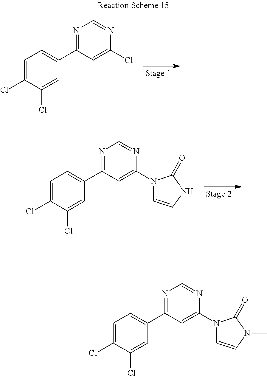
C1=C(Cl)C(Cl)=CC(C2=NC=NC(Cl)=C2)=C1.C1=C(Cl)C(Cl)=CC(C2=NC=NC(N3C=CNC3=O)=C2)=C1.C1=C(Cl)C(Cl)=CC(C2=NC=NC(N3C=CN(C)C3=O)=C2)=C1
